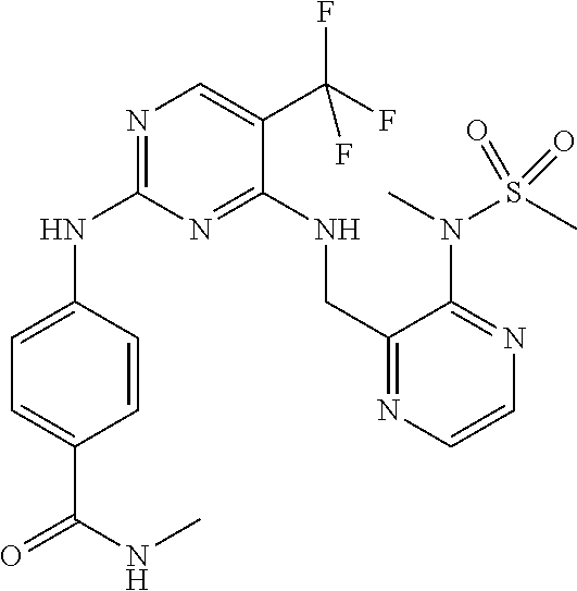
C1=C(NC2=NC=C(C(F)(F)F)C(NCC3=NC=CN=C3N(C)S(C)(=O)=O)=N2)C=CC(C(=O)NC)=C1
